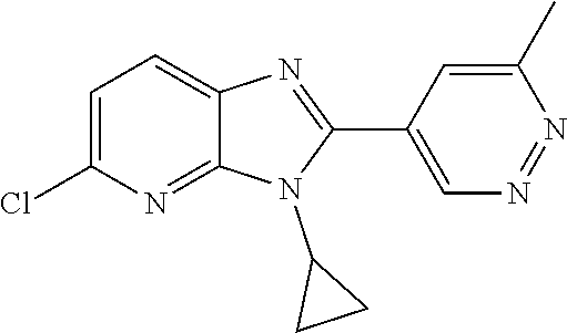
C1=C(Cl)N=C2C(=C1)N=C(C1=CN=NC(C)=C1)N2C1CC1
